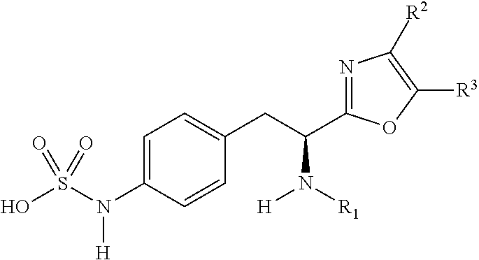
OS(N(C1=CC=C(CC(N([R1])[H])C2=NC([R2])=C([R3])O2)C=C1)[H])(=O)=O
